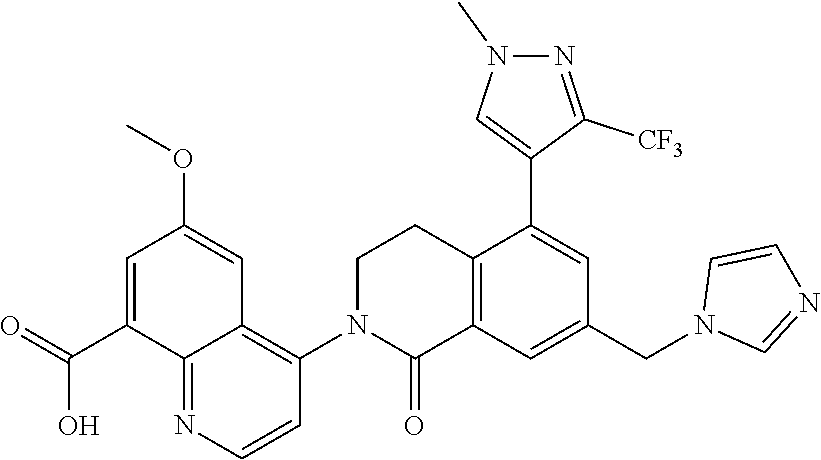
C12=C(C=C(CN3C=NC=C3)C=C1C1=CN(C)N=C1[CF3])C(=O)N(C1=C3C(=NC=C1)C(C(=O)O)=CC(OC)=C3)CC2
